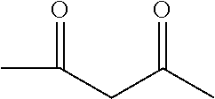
C(CC(C)=O)(C)=O
